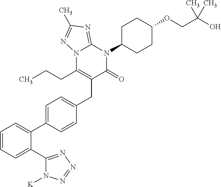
N12C(CCC)=C(CC3=CC=C(C4=CC=CC=C4C4=NN=NN4[K])C=C3)C(=O)N(C3CCC(OCC(O)(C)C)CC3)C1=NC(C)=N2
